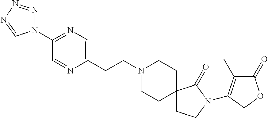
N1(C2=NC=C(CCN3CCC4(CC3)CCN(C3=C(C)C(=O)OC3)C4=O)N=C2)N=NN=C1
